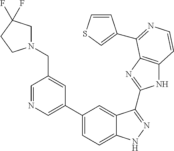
C1(C2=CN=CC(CN3CC(F)(F)CC3)=C2)=CC=C2C(=C1)C(C1=NC3=C(N1)C=CN=C3C1=CSC=C1)=NN2
